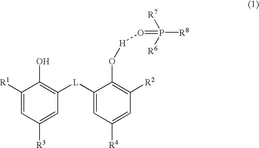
C1([R1])=CC([R3])=CC([L]C2=CC([R4])=CC([R2])=C2O[H]O=P([R8])([R7])[R6])=C1O
